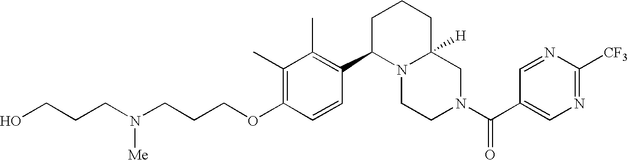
C(OC1=C(C)C(C)=C(C2N3C([H])(CN(C(=O)C4=CN=C([CF3])N=C4)CC3)CCC2)C=C1)CCN(CCCO)[Me]
